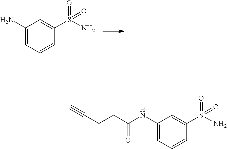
C1(N)=CC=CC(S(N)(=O)=O)=C1.C1(NC(CCC#C)=O)=CC=CC(S(N)(=O)=O)=C1
